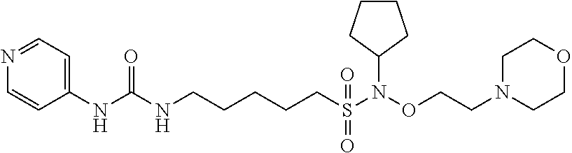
N1=CC=C(NC(=O)NCCCCCS(N(OCCN2CCOCC2)C2CCCC2)(=O)=O)C=C1
